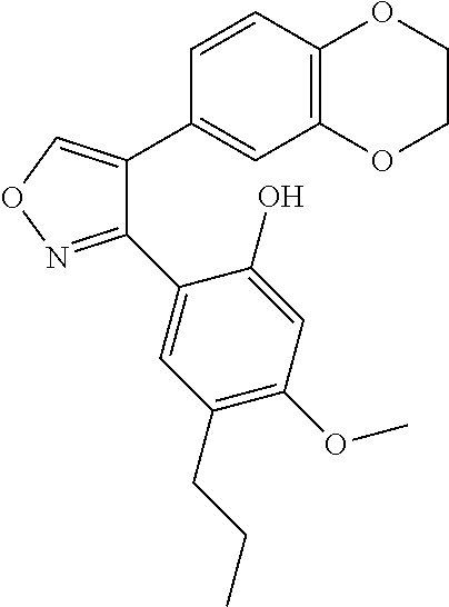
C1(C2=CC(CCC)=C(OC)C=C2O)=NOC=C1C1=CC2=C(C=C1)OCCO2
